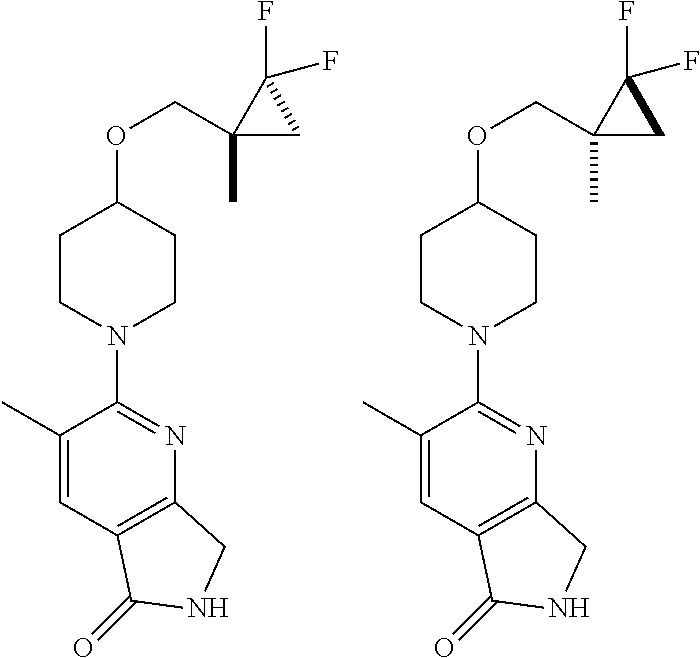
C1(C)=CC2=C(N=C1N1CCC(OCC3(C)CC3(F)F)CC1)CNC2=O.C1(C)=CC2=C(N=C1N1CCC(OCC3(C)CC3(F)F)CC1)CNC2=O
